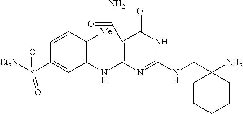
C1(NC2=C([Me])C=CC(S([Et2N])(=O)=O)=C2)=C(C(N)=O)C(=O)NC(NCC2(N)CCCCC2)=N1
